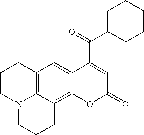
C12=C3C(=C4C(=C1)C(C(C1CCCCC1)=O)=CC(=O)O4)CCCN3CCC2
